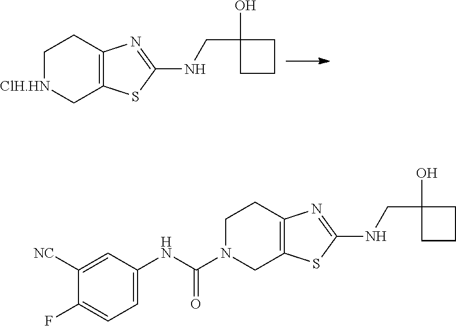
C1[ClH.HN]CC2=C(C1)N=C(NCC1(O)CCC1)S2.C1N(C(NC2=CC=C(F)C([NC])=C2)=O)CC2=C(C1)N=C(NCC1(O)CCC1)S2
